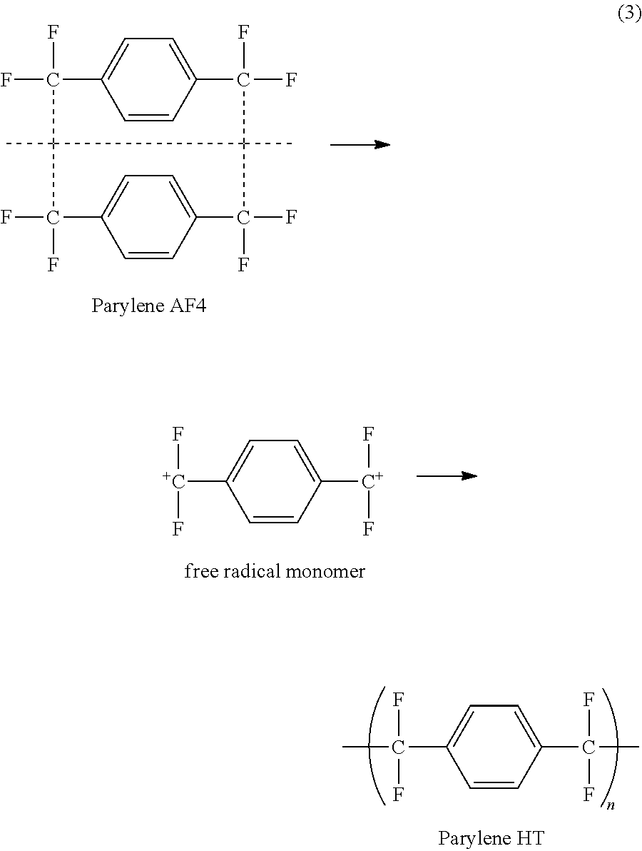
C1=CC2=CC=C1C(F)(F)C1(C)C(F)(F)C3=CC=C(C(F)(F)C1(C)C2(F)F)C=C3.[+C](F)(F)C1=CC=C([C+](F)F)C=C1.C(F)(F)(C1=CC=C(C(F)(F)C)C=C1)C
